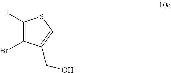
C1(I)=C(Br)C(CO)=CS1
